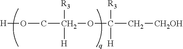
[H]OCC([H])([R3])OC(C[CH2OH])([R3])[H]
